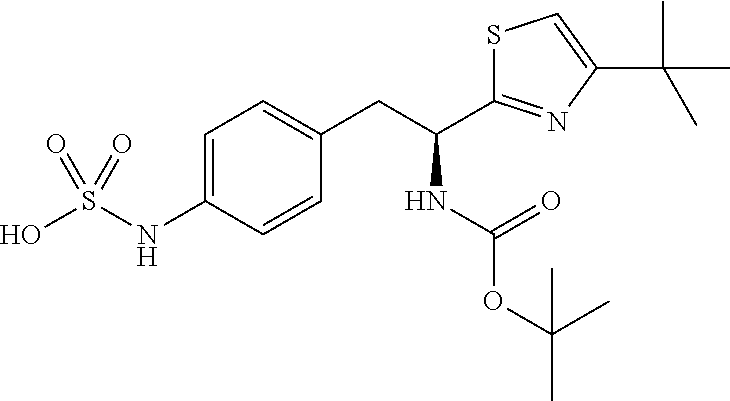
C1=C(NS(O)(=O)=O)C=CC(CC(C2=NC(C(C)(C)C)=CS2)NC(OC(C)(C)C)=O)=C1
